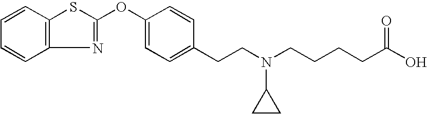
C1=CC2=C(C=C1)N=C(OC1=CC=C(CCN(CCCCC(O)=O)C3CC3)C=C1)S2
